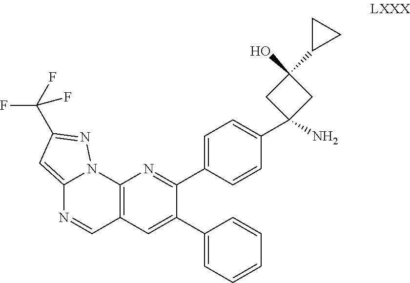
C12=C(C=C(C3=CC=CC=C3)C(C3=CC=C(C4(N)CC(O)(C5CC5)C4)C=C3)=N1)C=NC1=CC(C(F)(F)F)=NN21
